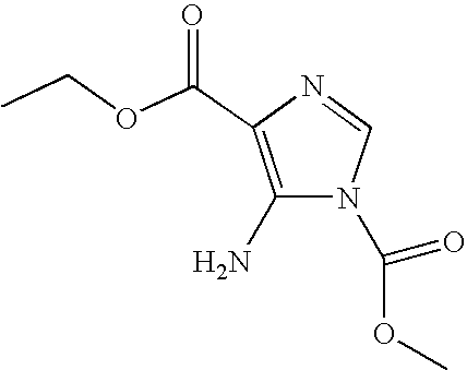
C1(N)=C(C(OCC)=O)N=CN1C(OC)=O
